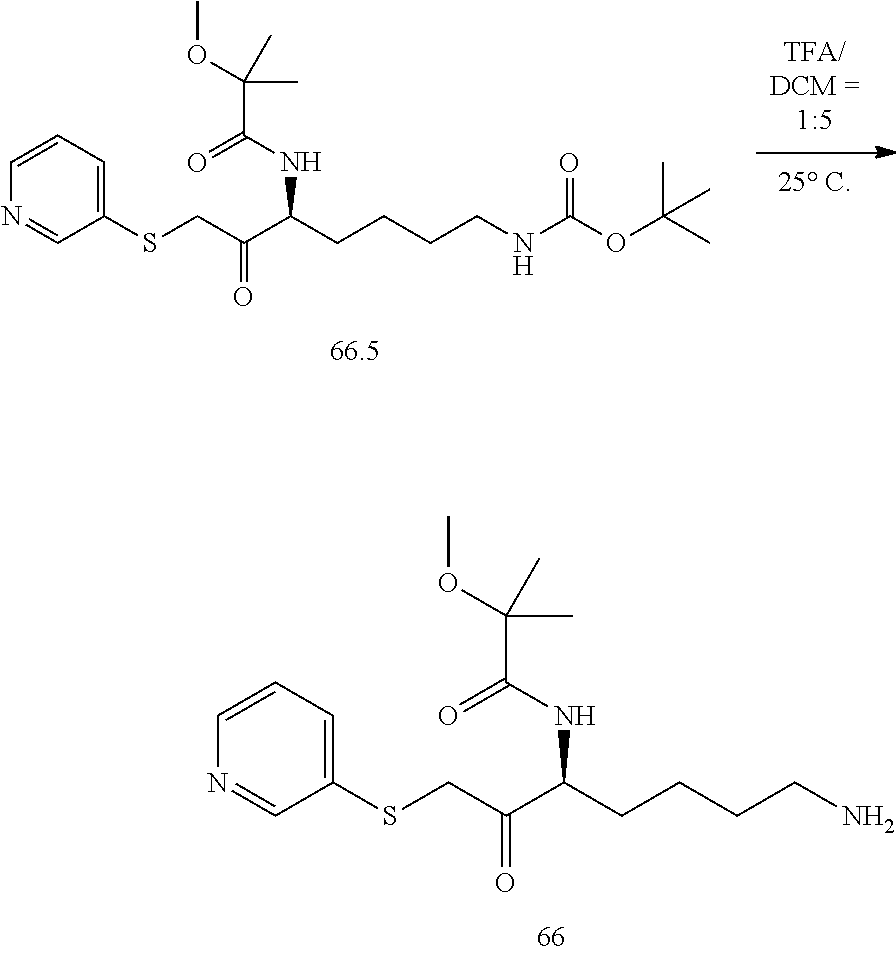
S(CC(C(CCCCN)NC(C(OC)(C)C)=O)=O)C1=CC=CN=C1.S(CC(C(CCCCNC(OC(C)(C)C)=O)NC(C(OC)(C)C)=O)=O)C1=CC=CN=C1
